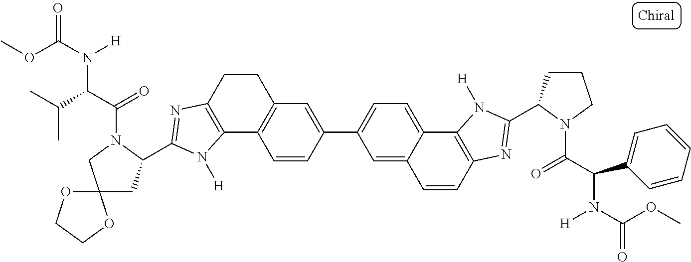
C1=C2C(=CC=C1C1=CC3=C(C=C1)C1=C(CC3)N=C(C3CC4(CN3C(C(C(C)C)N([H])C(OC)=O)=O)OCCO4)N1[H])C1=C(C=C2)N=C(C2CCCN2C(C(C2=CC=CC=C2)N(C(OC)=O)[H])=O)N1[H]
